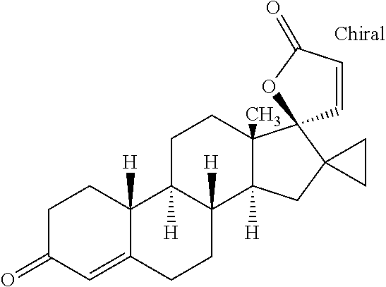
C1C(=O)C=C2C([H])(C1)C1([H])C([H])(C3([H])C(C)(CC1)C1(C4(C3)CC4)C=CC(=O)O1)CC2
